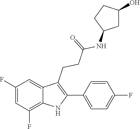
C1C(NC(CCC2=C(C3=CC=C(F)C=C3)NC3=C(F)C=C(F)C=C23)=O)CC(O)C1
